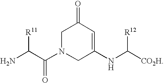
C1N(C(C(N)[R11])=O)CC(NC([CO2H])[R12])=CC1=O
